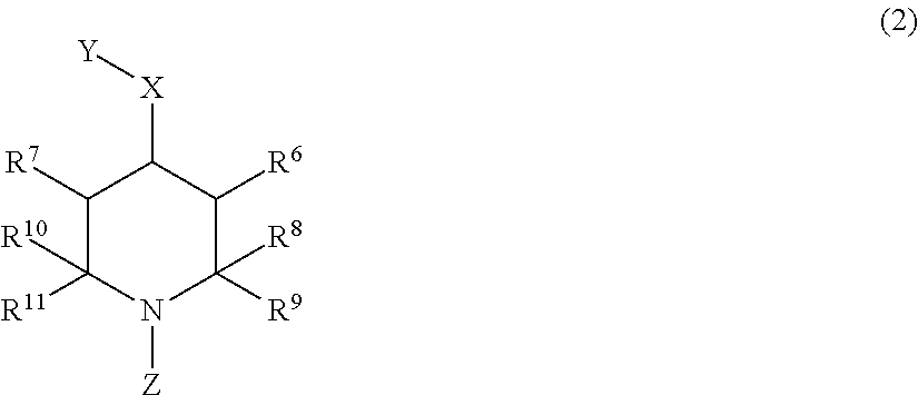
C1([R7])C([R11])([R10])N([Z])C([R9])([R8])C([R6])C1[X][Y]
